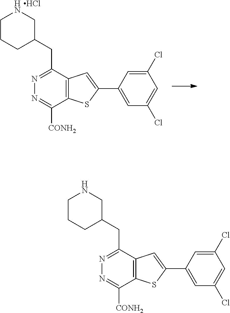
C1=C(C2=CC3=C(S2)C([CONH2])=NN=C3CC2CNCCC2)C=C(Cl)C=C1Cl.Cl.C1=C(C2=CC3=C(S2)C([CONH2])=NN=C3CC2CNCCC2)C=C(Cl)C=C1Cl
